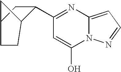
C1(C2=NC3=CC=NN3C(O)=C2)C2CCC(C1)C2
